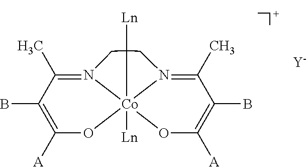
C1(B)=C([A])O[Co]234([Ln])N(=C1C)CC2([Ln])CN3=C(C)C(B)=C([A])O4.[Y]
